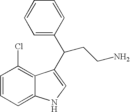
C1=CC=C2C(=C1Cl)C(C(CCN)C1=CC=CC=C1)=CN2
